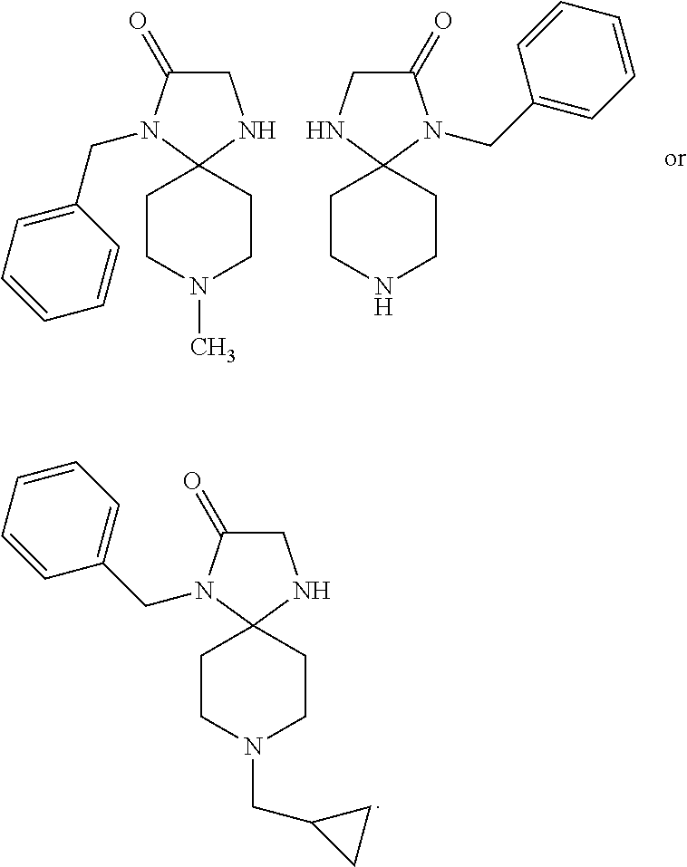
C1CN(CC2CC2)CCC12NCC(=O)N2CC1=CC=CC=C1.C1CN(C)CCC12NCC(=O)N2CC1=CC=CC=C1.C1CNCCC12N(CC1=CC=CC=C1)C(=O)CN2
